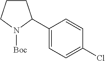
C1CCN([Boc])C1C1=CC=C(Cl)C=C1
